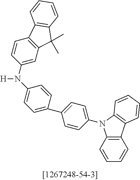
C1(N(C2=CC=C(C3=CC=C(N4C5=C(C=CC=C5)C5=C4C=CC=C5)C=C3)C=C2)[H])=CC2=C(C=C1)C1=C(C2(C)C)C=CC=C1
